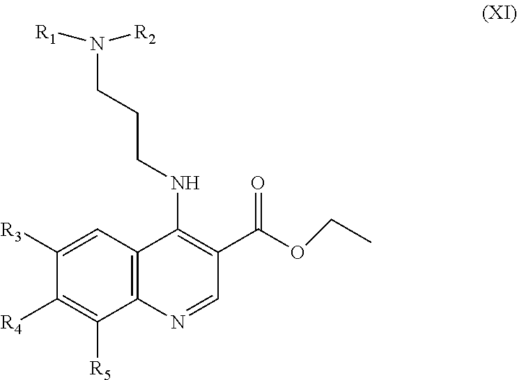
C1([R3])=CC2=C(C([R5])=C1[R4])N=CC(C(OCC)=O)=C2NCCCN([R1])[R2]
